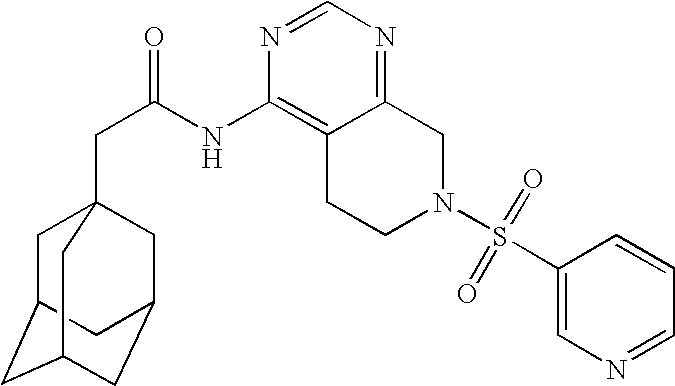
C1C2CC3CC(CC1(CC(=O)NC1=C4C(=NC=N1)CN(S(C1=CN=CC=C1)(=O)=O)CC4)C3)C2
